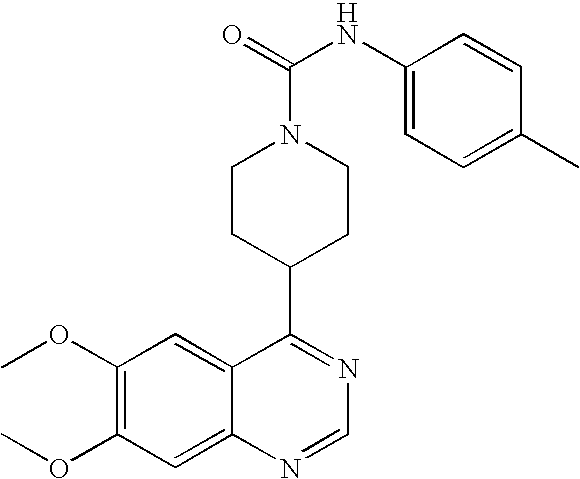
C1(OC)=C(OC)C=C2C(=C1)C(C1CCN(C(=O)NC3=CC=C(C)C=C3)CC1)=NC=N2
